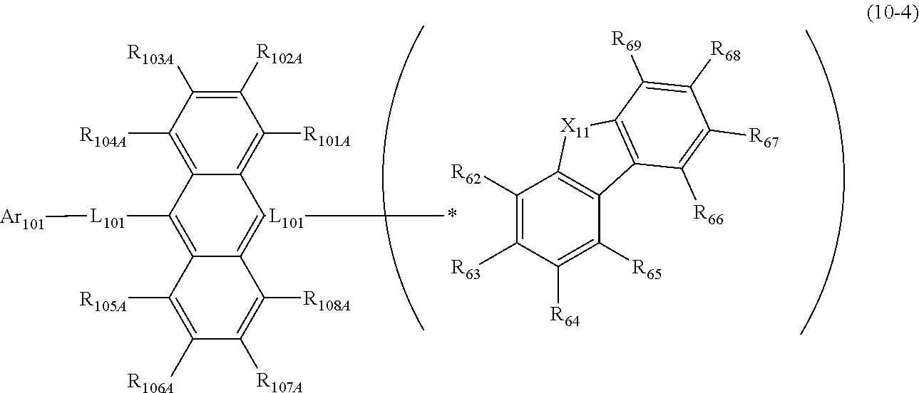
C1([R104A])=C2C(=C([R101A])C([R102A])=C1[R103A])C([L101]*)=C1C(=C2[L101][Ar101])C([R105A])=C([R106A])C([R107A])=C1[R108A].C1([R62])=C([R63])C([R64])=C([R65])C2=C1[X11]C1=C2C([R66])=C([R67])C([R68])=C1[R69]
